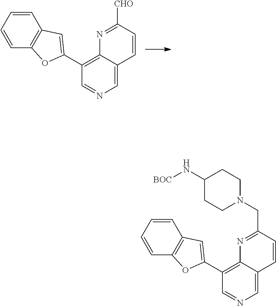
C1=CC=CC2=C1OC(C1=C3C(=CN=C1)C=CC([CHO])=N3)=C2.C1=CC=CC2=C1OC(C1=C3C(=CN=C1)C=CC(CN1CCC(N[BOC])CC1)=N3)=C2
